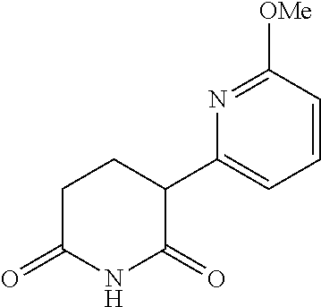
C1(C2=CC=CC([OMe])=N2)CCC(=O)NC1=O
